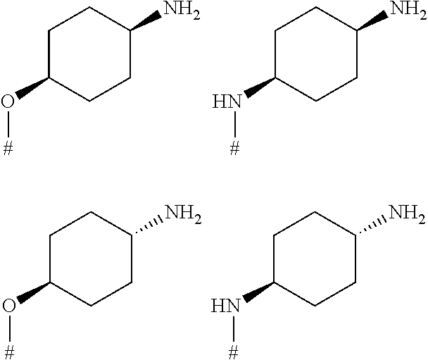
C1C(O[#])CCC(N)C1.C1C(N[#])CCC(N)C1.C1C(O[#])CCC(N)C1.C1C(N[#])CCC(N)C1
